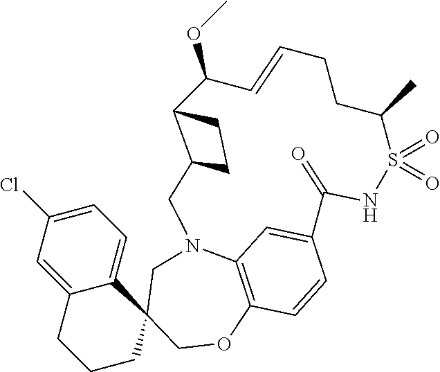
C12=CC(Cl)=CC=C1C1(CCC2)COC2=C3N(C1)CC1C(C(OC)C=CCCC(C)S(=O)(=O)NC(=O)C(=C3)C=C2)CC1
